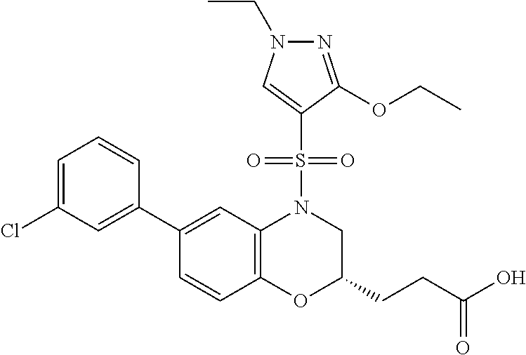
C1(C2=CC(Cl)=CC=C2)=CC2=C(C=C1)OC(CCC(O)=O)CN2S(=O)(=O)C1=CN(CC)N=C1OCC
